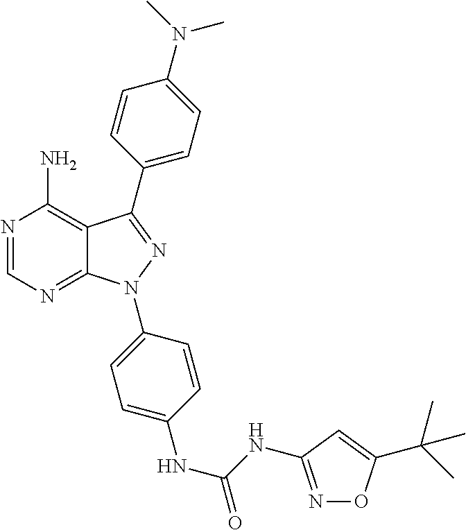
N1=CN=C2C(=C1N)C(C1=CC=C(N(C)C)C=C1)=NN2C1=CC=C(NC(NC2=NOC(C(C)(C)C)=C2)=O)C=C1
